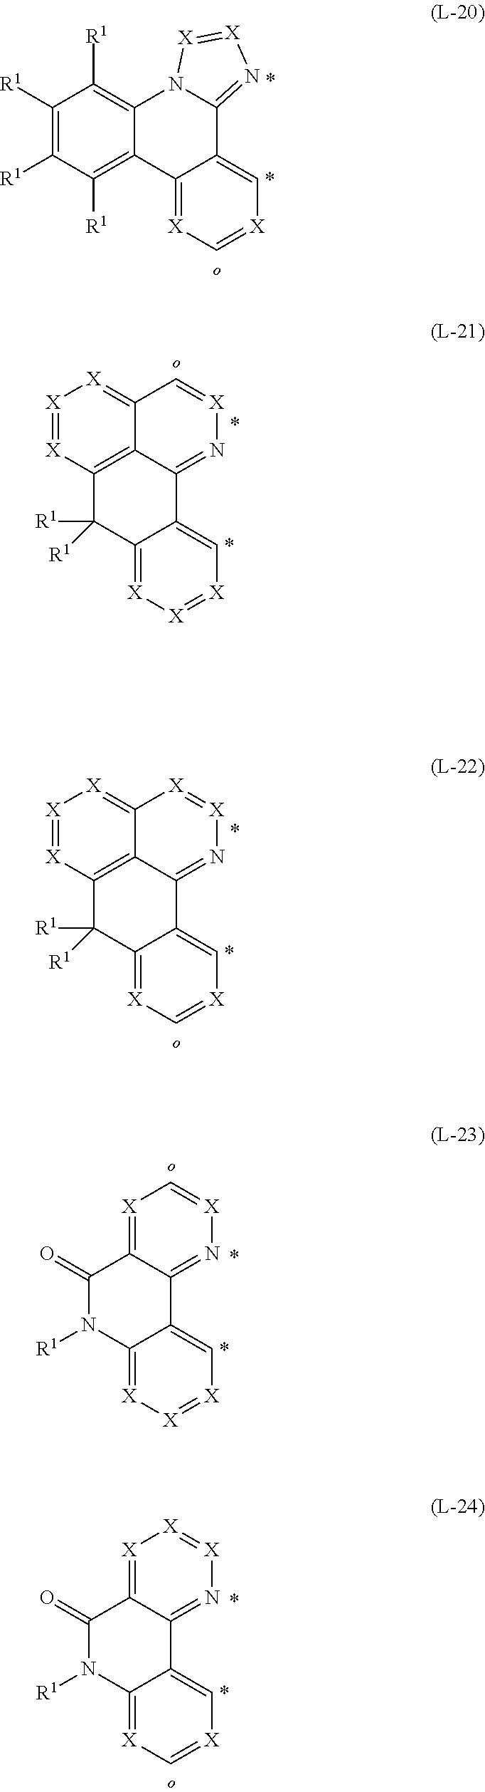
N12C(=N[X]=[X]1)C1=C[X]=C[X]=C1C1=C([R1])C([R1])=C([R1])C([R1])=C21.C12=C3C([R1])([R1])C4=[X][X]=[X]C=C4C1=N[X]=CC2=[X][X]=[X]3.C12=[X]C=[X]N=C1C1=C[X]=[X][X]=C1N([R1])C2=O.C12=[X][X]=[X]N=C1C1=C[X]=C[X]=C1N([R1])C2=O.C12=C3C([R1])([R1])C4=[X]C=[X]C=C4C1=N[X]=[X]C2=[X][X]=[X]3
